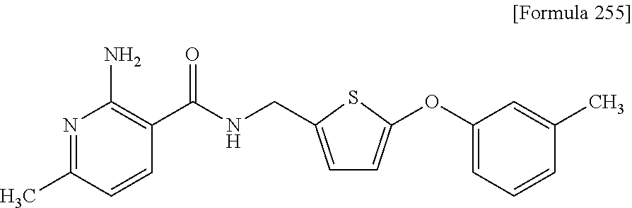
N1=C(C)C=CC(C(NCC2=CC=C(OC3=CC=CC(C)=C3)S2)=O)=C1N
